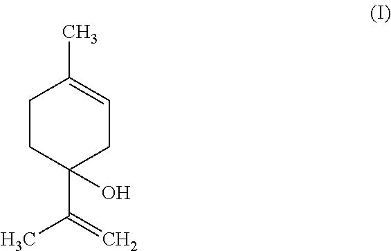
C1CC(C(C)=C)(O)CC=C1C
